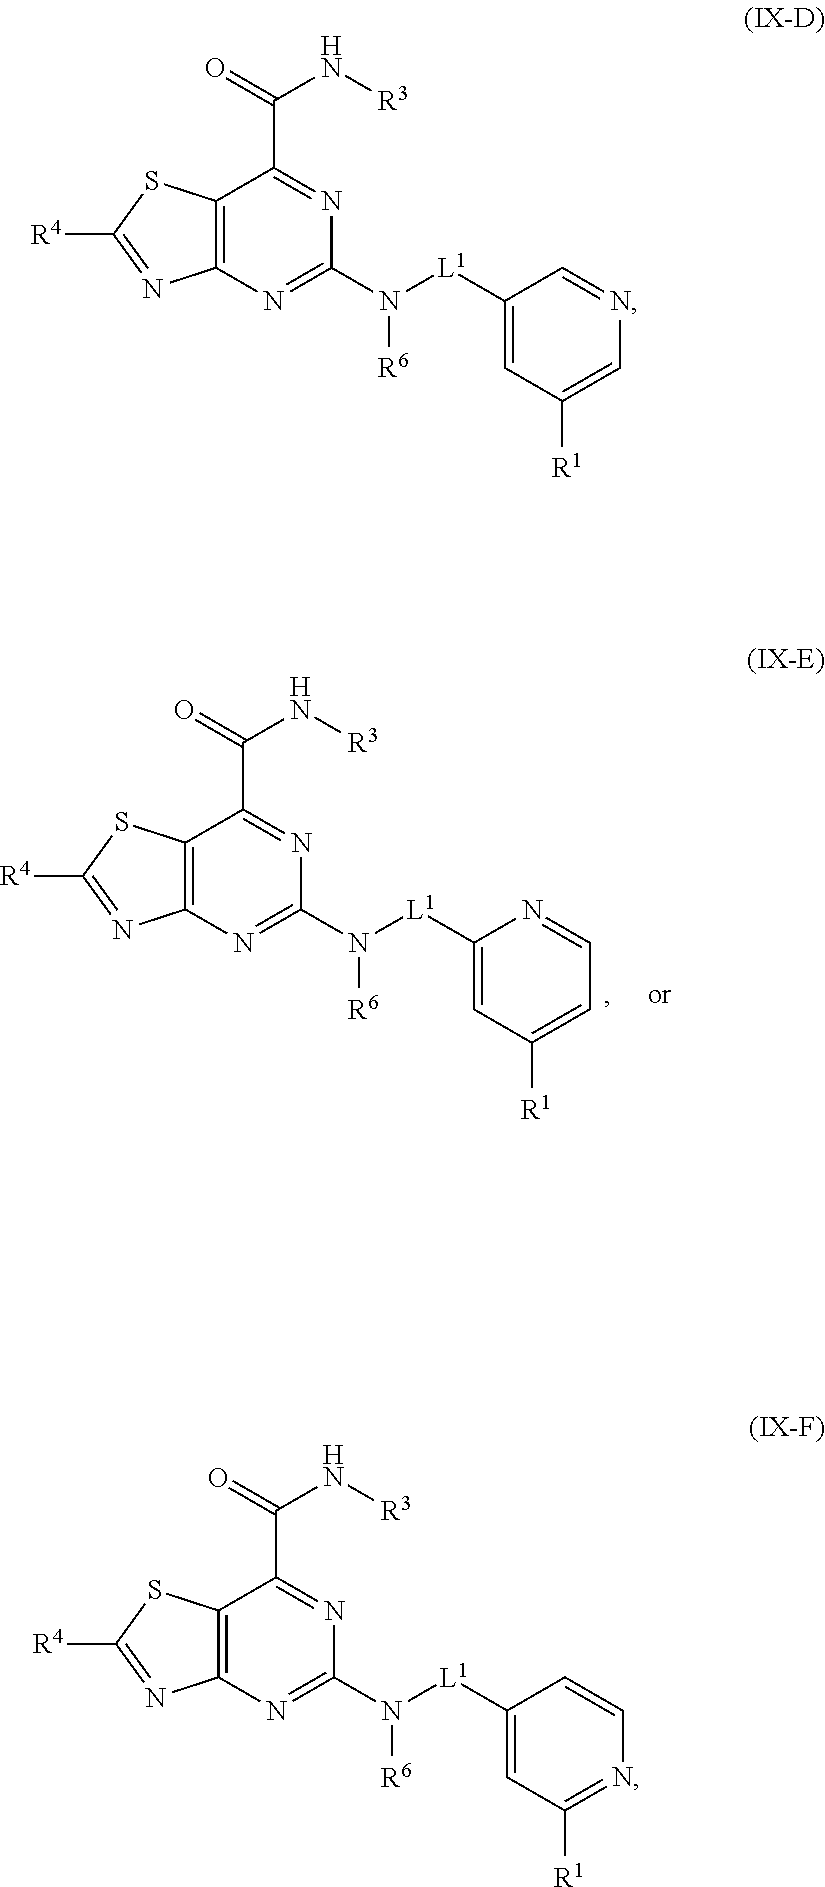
C12=C(N=C(N([L1]C3=CC([R1])=CN=C3)[R6])N=C1C(=O)N[R3])N=C([R4])S2.C12=C(N=C(N([L1]C3=CC([R1])=NC=C3)[R6])N=C1C(=O)N[R3])N=C([R4])S2.C12=C(N=C(N([L1]C3=CC([R1])=CC=N3)[R6])N=C1C(=O)N[R3])N=C([R4])S2
